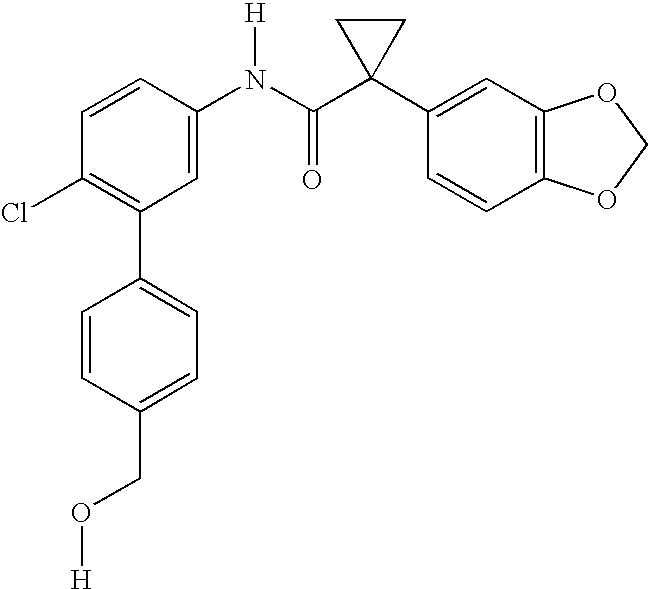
C1=CC(N(C(C2(C3=CC4=C(C=C3)OCO4)CC2)=O)[H])=CC(C2=CC=C(CO[H])C=C2)=C1Cl
